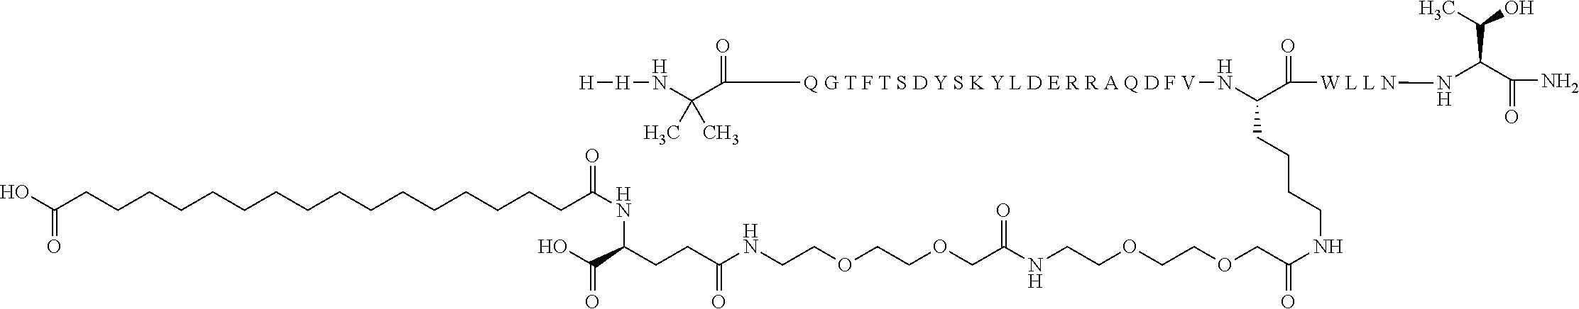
OC(CCCCCCCCCCCCCCCCC(NC(C(O)=O)CCC(NCCOCCOCC(NCCOCCOCC(NCCCCC(C(=O)[W L L N]NC(C(N)=O)C(O)C)N[Q G T F T S D Y S K Y L D E R R A Q D F V]C(C(N[H][H])(C)C)=O)=O)=O)=O)=O)=O
